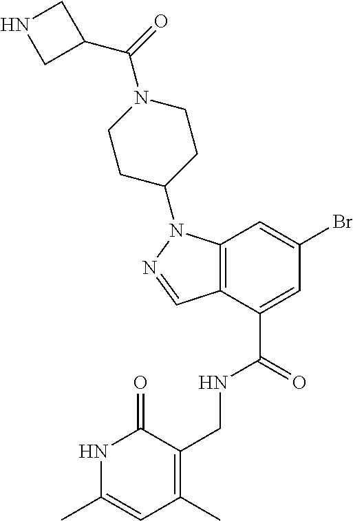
C12=C(C(C(NCC3=C(C)C=C(C)NC3=O)=O)=CC(Br)=C1)C=NN2C1CCN(C(=O)C2CNC2)CC1
